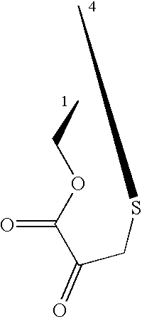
CCOC(C(CSC)=O)=O
